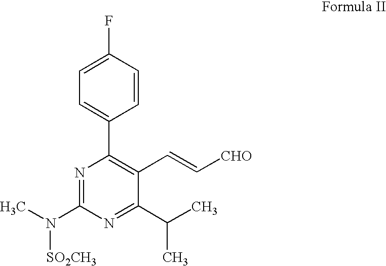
N1=C(N(C)[SO2CH3])N=C(C(C)C)C(C=C[CHO])=C1C1=CC=C(F)C=C1
